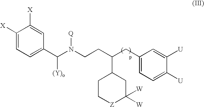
C1=C(C(N(CCC(CC2=CC=C([U])C([U])=C2)C2CC[Z]C([W])([W])C2)[Q])[(Y)o])C=C([X])C([X])=C1
